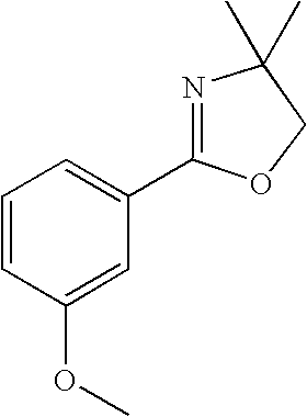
C1(OC)=CC(C2=NC(C)(C)CO2)=CC=C1
